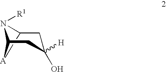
[H]C1(O)CC2[A]C(C1)N2[R1]
